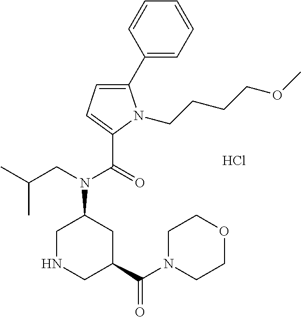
C1(C2=CC=C(C(=O)N(CC(C)C)C3CNCC(C(N4CCOCC4)=O)C3)N2CCCCOC)=CC=CC=C1.Cl
